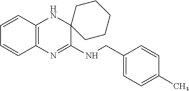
C1=CC2=C(C=C1)N=C(NCC1=CC=C(C)C=C1)C1(N2)CCCCC1
